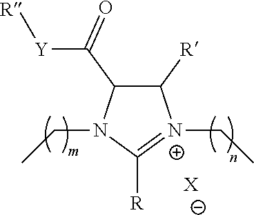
C1([R])C(C(=O)[Y][R])N(CC)C([R])=[N+]1CC.[X]
